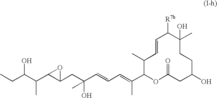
OC(C(C)C1C(CC(O)(C)C=CC=C(C)C2OC(=O)CC(O)CCC(C)(O)C([R7h])C=CC2C)O1)CC
